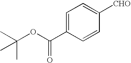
C(=O)(OC(C)(C)C)C1=CC=C([CHO])C=C1
